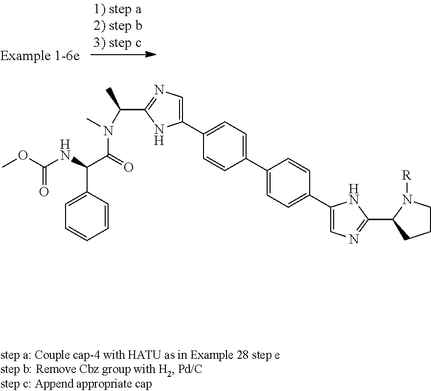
COC(NC(C1=CC=CC=C1)C(N(C)C(C1=NC=C(C2=CC=C(C3=CC=C(C4=CN=C(C5CCCN5[R])N4)C=C3)C=C2)N1)C)=O)=O
